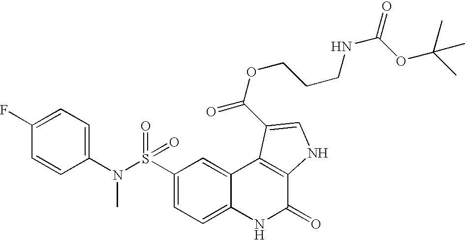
C1(S(N(C2=CC=C(F)C=C2)C)(=O)=O)=CC=C2C(=C1)C1=C(C(=O)N2)NC=C1C(OCCCNC(OC(C)(C)C)=O)=O
